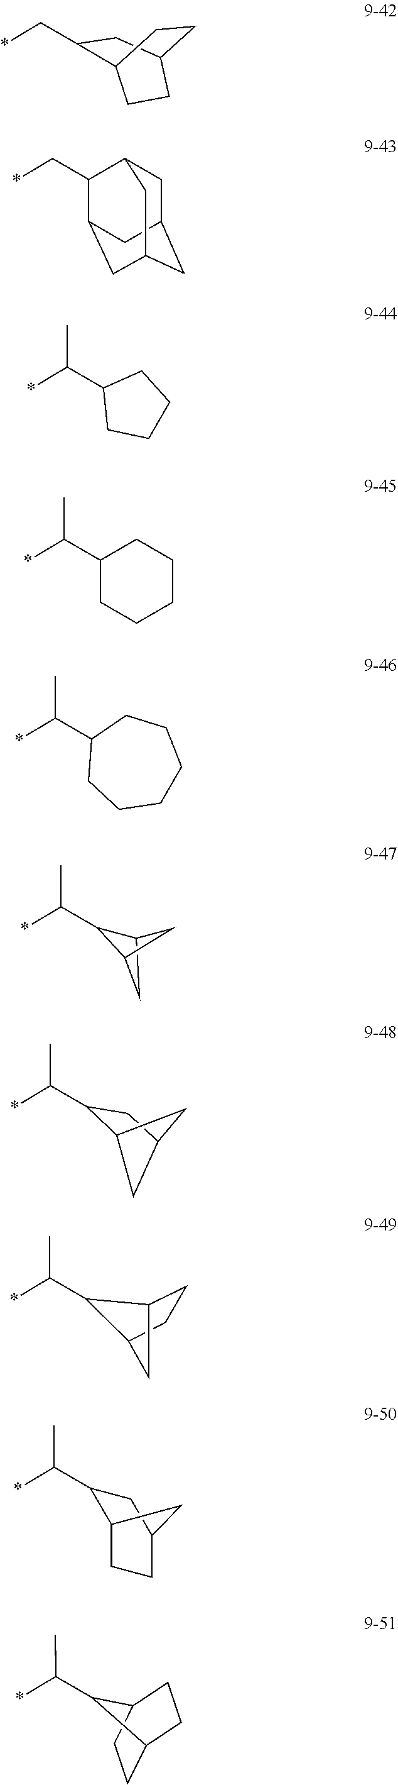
*C(C)C1C2CC1C2.*C(C)C1C2CCC1C2.*CC1CC2CCC1CC2.*CC1C2CC3CC(CC1C3)C2.*C(C1CCCC1)C.*C(C1CCCCC1)C.*C(C1CCCCCC1)C.*C(C)C1C2CC(C1)C2.*C(C)C1C2CCC(C1)C2.*C(C)C1C2CCC1CC2
